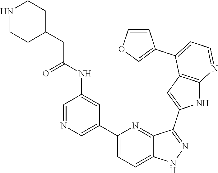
C1(C2=CN=CC(NC(CC3CCNCC3)=O)=C2)=CC=C2C(=N1)C(C1=CC3=C(N1)N=CC=C3C1=COC=C1)=NN2
